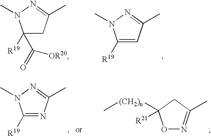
C1(C(=O)[OR20])([R19])CC(C)=NN1C.C1([R19])=CC(C)=NN1C.O1N=C(C)CC1([(CH2)n]C)[R21].C1([R19])=NC(C)=NN1C
